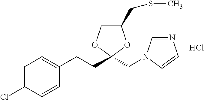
C1=C(Cl)C=CC(CCC2(CN3C=NC=C3)OC(CSC)CO2)=C1.Cl
